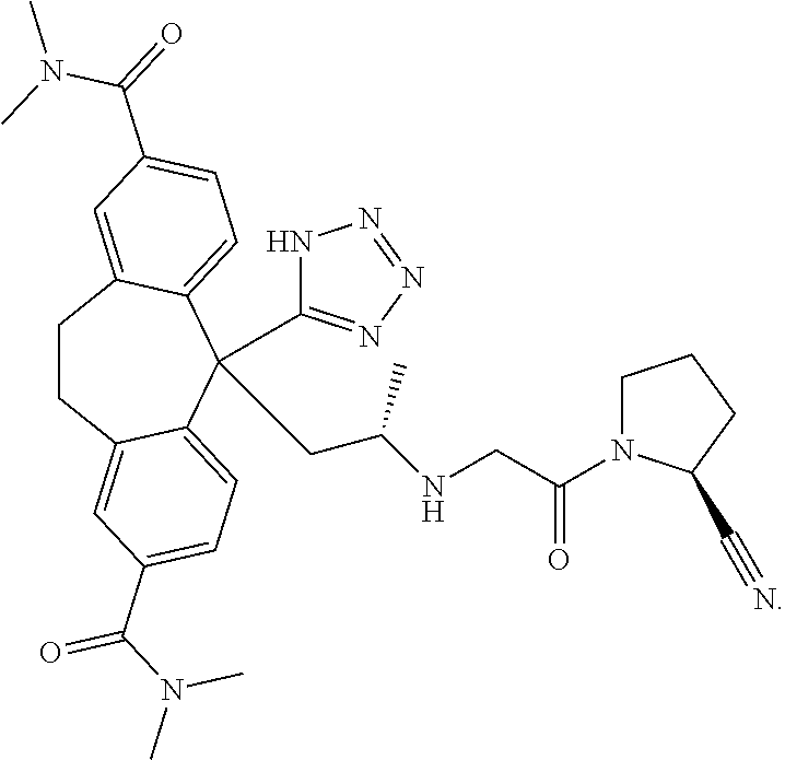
C1CC2=CC(C(=O)N(C)C)=CC=C2C(C2=NN=NN2)(CC(C)NCC(N2CCCC2C#N)=O)C2=CC=C(C(=O)N(C)C)C=C12
